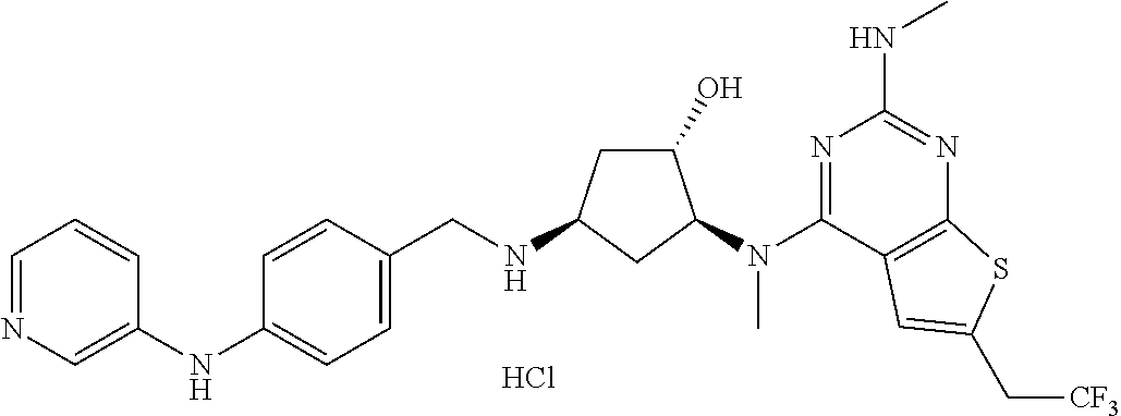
C1=CC(NC2=CN=CC=C2)=CC=C1CNC1CC(O)C(N(C2=NC(NC)=NC3=C2C=C(C[CF3])S3)C)C1.Cl
